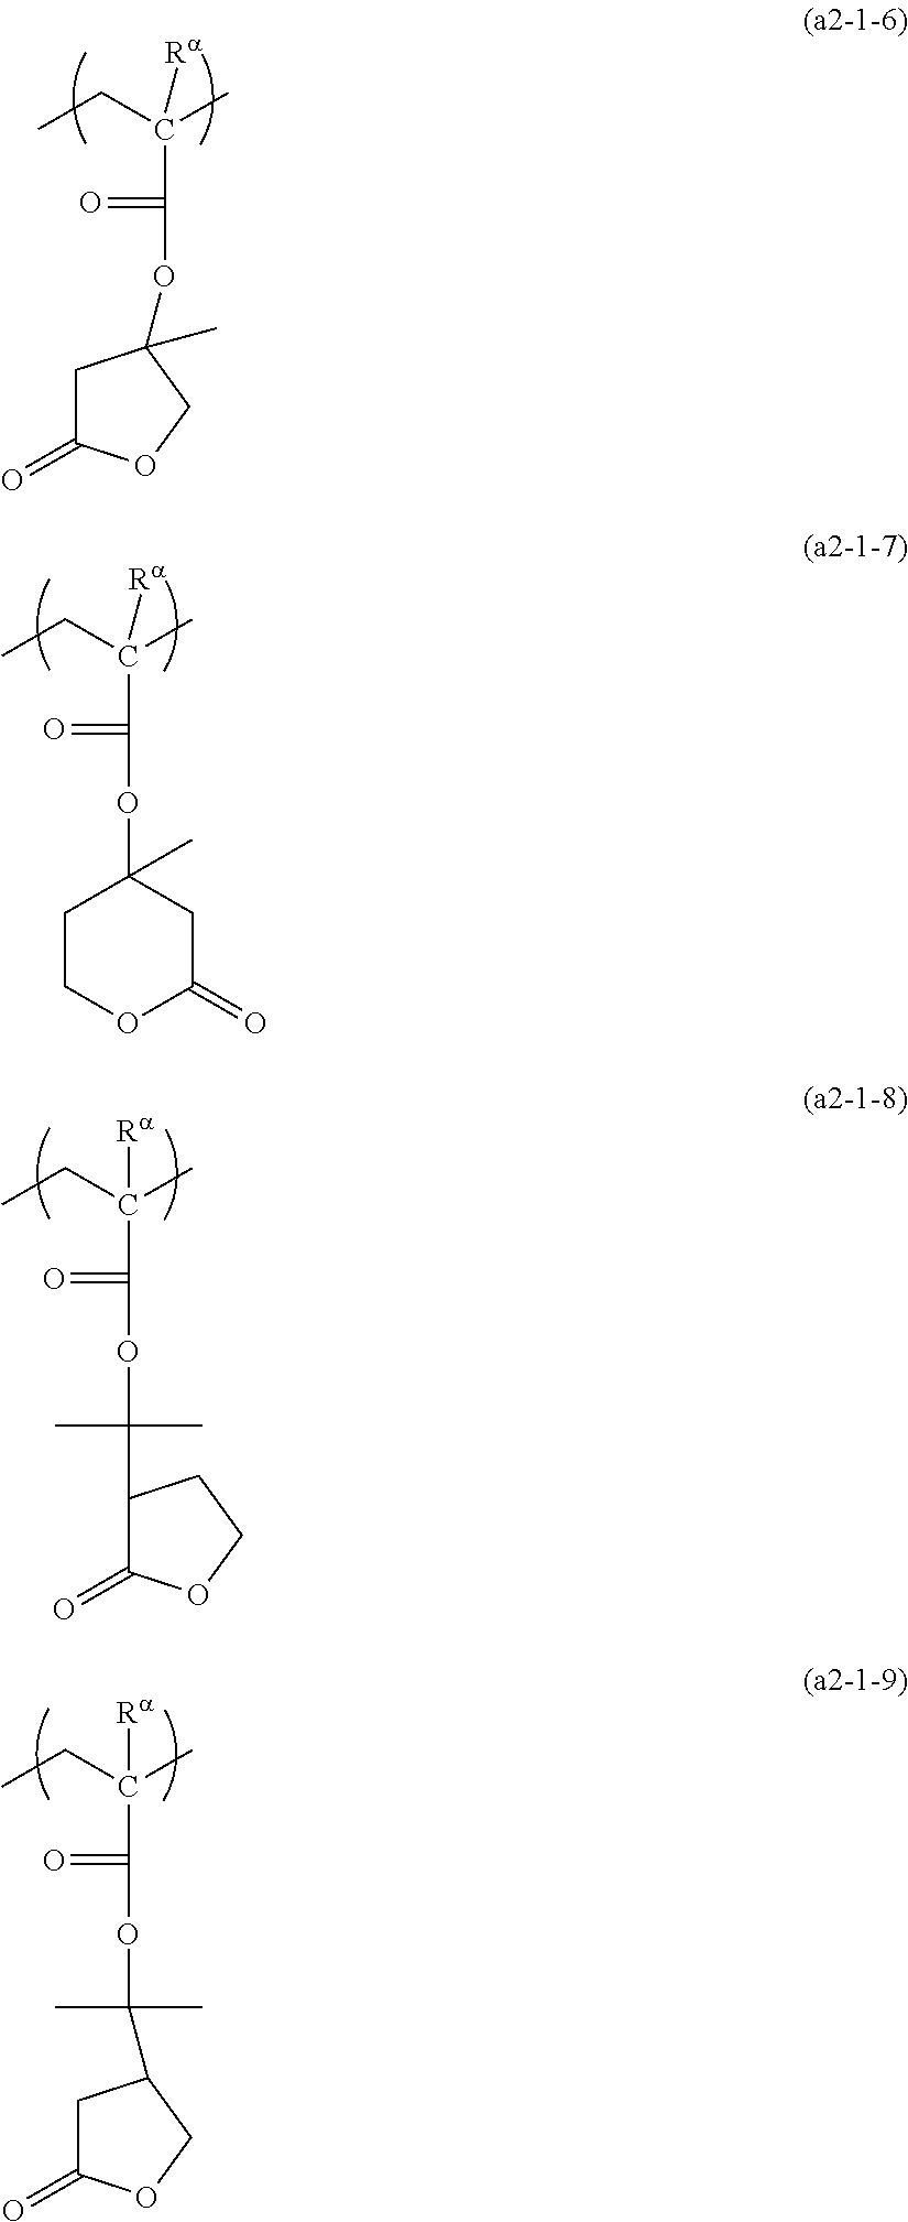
CCC(C)(C(=O)OC1(C)CC(=O)OC1)[Ra].CCC(C)(C(=O)OC1(C)CCOC(=O)C1)[Ra].CCC(C)(C(=O)OC(C)(C)C1C(=O)OCC1)[Ra].CCC(C)(C(=O)OC(C)(C)C1CC(=O)OC1)[Ra]
